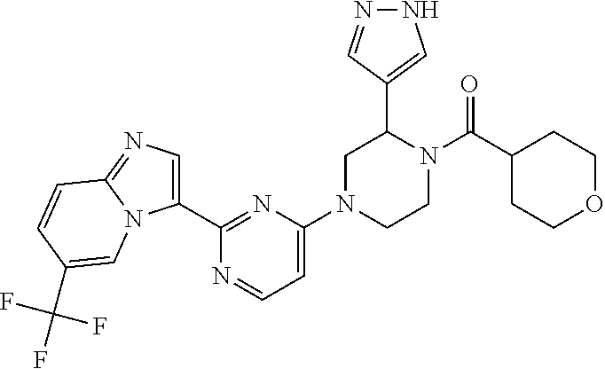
C1(C2=NC(N3CCN(C(C4CCOCC4)=O)C(C4=CNN=C4)C3)=CC=N2)=CN=C2N1C=C(C(F)(F)F)C=C2
